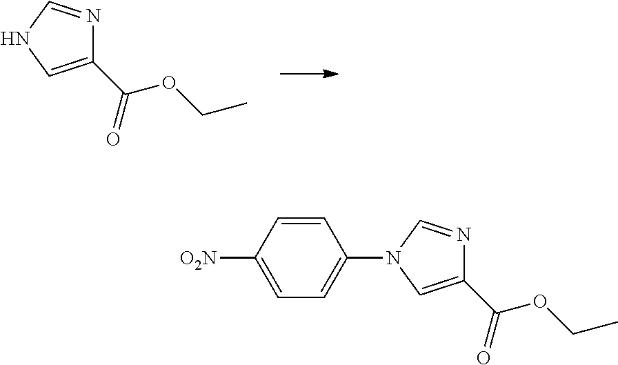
C1(C(=O)OCC)=CNC=N1.C1(C(=O)OCC)=CN(C2=CC=C([O2N])C=C2)C=N1
